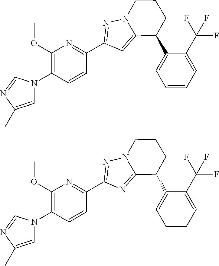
C1=C(C)N=CN1C1=C(OC)N=C(C2=NN3CCCC(C4=CC=CC=C4C(F)(F)F)C3=C2)C=C1.C1=C(C)N=CN1C1=C(OC)N=C(C2=NN3CCCC(C4=CC=CC=C4C(F)(F)F)C3=N2)C=C1
